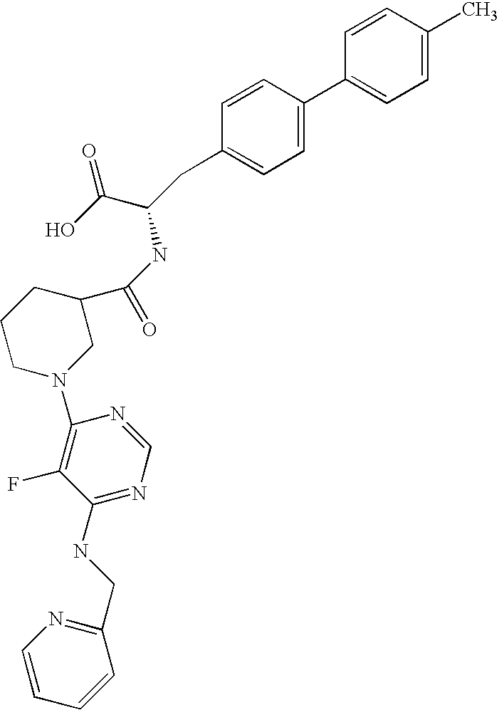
C1=CC(C)=CC=C1C1=CC=C(CC(C(=O)O)NC(C2CCCN(C3=C(F)C(NCC4=NC=CC=C4)=NC=N3)C2)=O)C=C1
